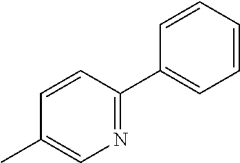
C1=CC(C2=CC=CC=C2)=NC=C1C
